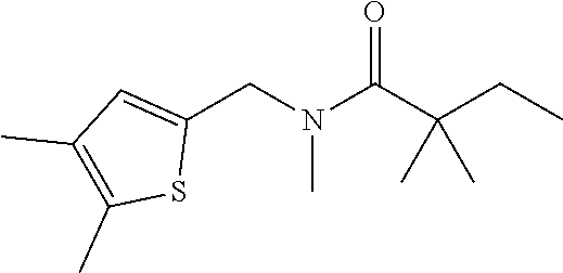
C1(CN(C(C(CC)(C)C)=O)C)=CC(C)=C(C)S1
